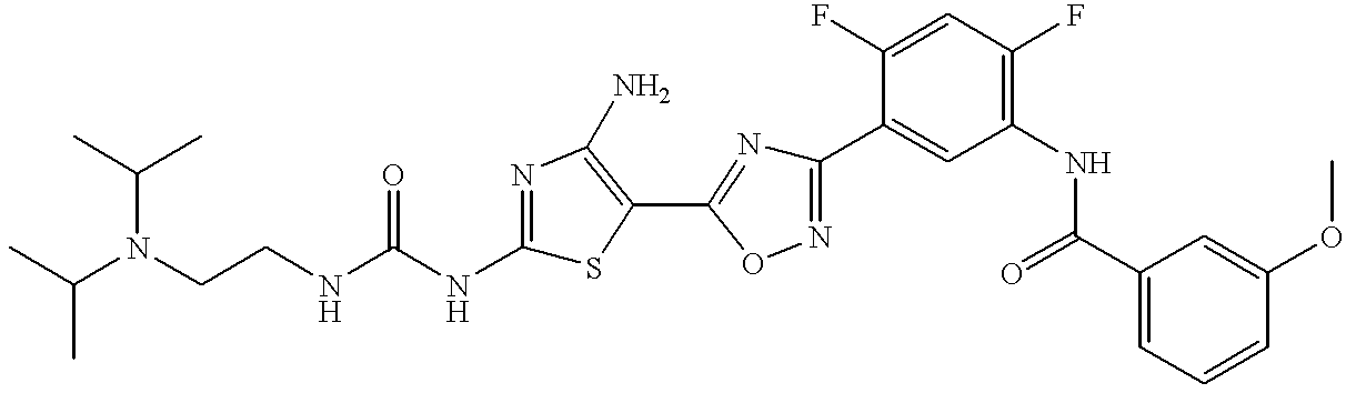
C(CNC(NC1=NC(N)=C(C2=NC(C3=CC(NC(C4=CC=CC(OC)=C4)=O)=C(F)C=C3F)=NO2)S1)=O)N(C(C)C)C(C)C
